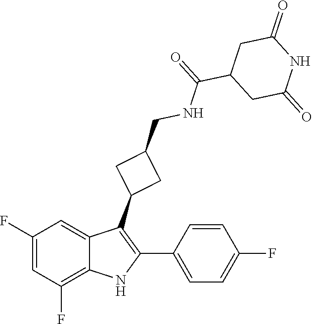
C1(C(NCC2CC(C3=C(C4=CC=C(F)C=C4)NC4=C(F)C=C(F)C=C34)C2)=O)CC(=O)NC(=O)C1
